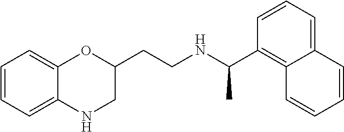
C1=CC=C2C(=C1)OC(CCNC(C1=C3C(=CC=C1)C=CC=C3)C)CN2
